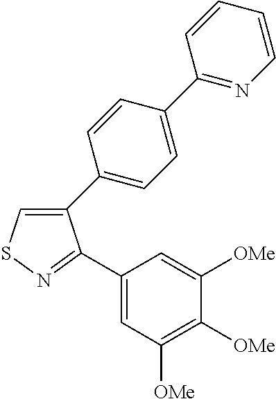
C1(C2=CC=C(C3=NC=CC=C3)C=C2)=CSN=C1C1=CC([OMe])=C([OMe])C([OMe])=C1
